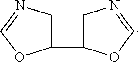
C1(C2CN=CO2)CN=CO1
